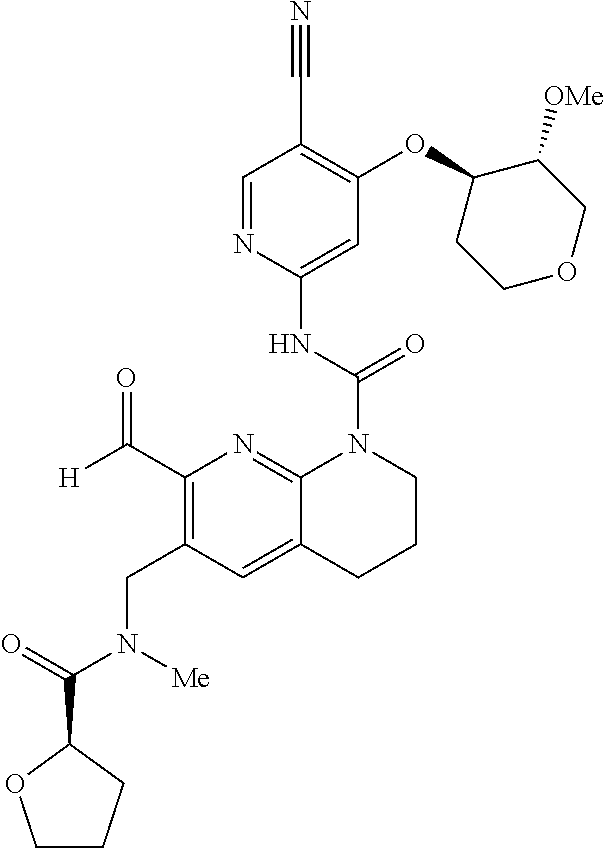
C1=NC(NC(N2C3=NC(C([H])=O)=C(CN(C(=O)C4OCCC4)[Me])C=C3CCC2)=O)=CC(OC2CCOCC2[OMe])=C1C#N
